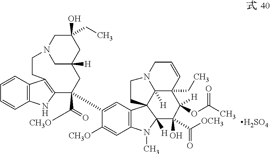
C1=CC2=C(C=C1)NC1=C2CCN2CC([H])(CC1(C(=O)[CH3O])C1=CC3=C(C=C1[CH3O])N(C)C1([H])C34C3([H])C(CC)(C(OC(C)=O)([H])C1(C(=O)[OCH3])O)C=CCN3CC4)CC(O)(CC)C2.[H2SO4]
